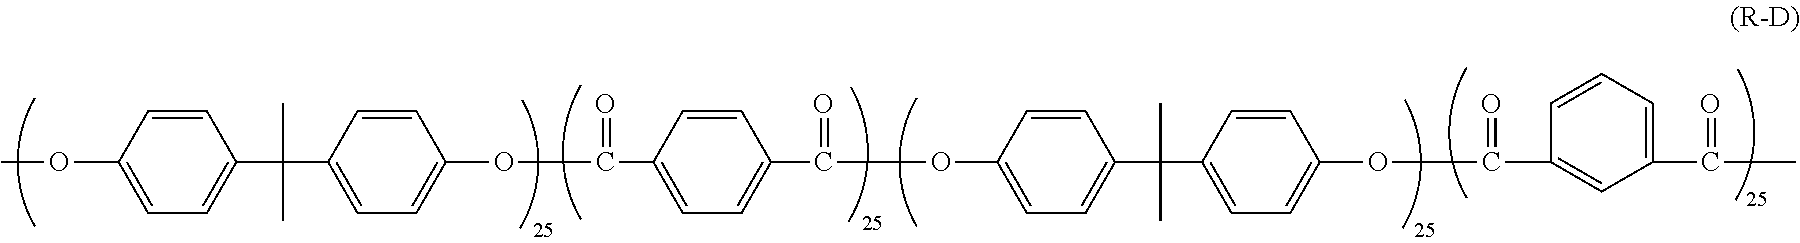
C1(OC)=CC=C(C(C)(C)C2=CC=C(OC(=O)C3=CC=C(C(=O)OC4=CC=C(C(C)(C)C5=CC=C(OC(=O)C6=CC(C(=O)C)=CC=C6)C=C5)C=C4)C=C3)C=C2)C=C1
